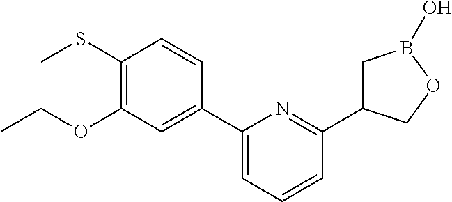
C1(C2=CC=CC(C3CB(O)OC3)=N2)=CC(OCC)=C(SC)C=C1
